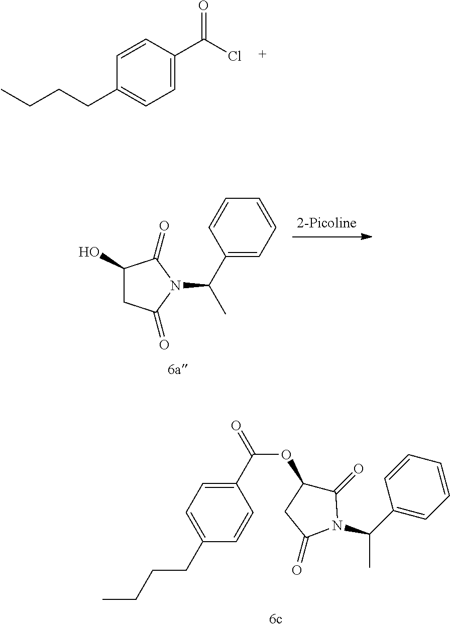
C1=CC(C(Cl)=O)=CC=C1CCCC.C1(O)CC(=O)N(C(C2=CC=CC=C2)C)C1=O.C1(=O)C(OC(=O)C2=CC=C(CCCC)C=C2)CC(=O)N1C(C1=CC=CC=C1)C
